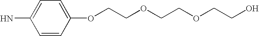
NC1=CC=C(OCCOCCOCCO)C=C1
